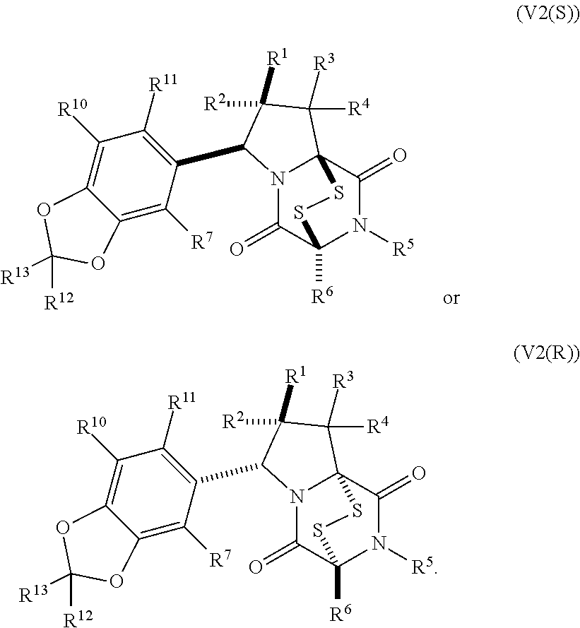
N12C(=O)C3([R6])N([R5])C(=O)C1(C([R3])([R4])C([R2])([R1])C2C1=C([R11])C([R10])=C2C(=C1[R7])OC([R12])([R13])O2)SS3.N12C(=O)C3([R6])N([R5])C(=O)C1(C([R3])([R4])C([R2])([R1])C2C1=C([R11])C([R10])=C2C(=C1[R7])OC([R12])([R13])O2)SS3
